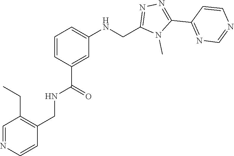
N1=C(C2=NN=C(CNC3=CC=CC(C(NCC4=C(CC)C=NC=C4)=O)=C3)N2C)C=CN=C1
